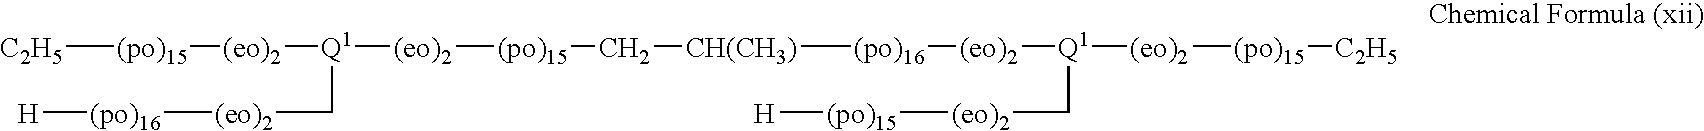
[C2H5][(po)15][(eo)2][Q1]([(eo)2][(po)15]C[CH(CH3)][(po)16][(eo)2][Q1]([(eo)2][(po)15][C2H5])C[(eo)2][(po)15][H])C[(eo)2][(po)16][H]
